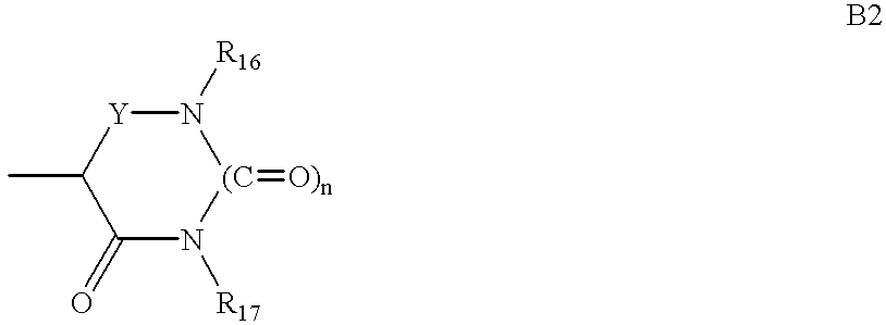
C1(=O)N([R17])[(C](=[O)n])N([R16])[Y]C1C
